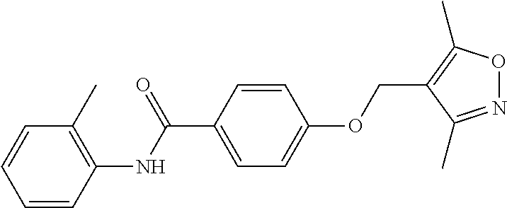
C1=CC(NC(C2=CC=C(OCC3=C(C)ON=C3C)C=C2)=O)=C(C)C=C1
